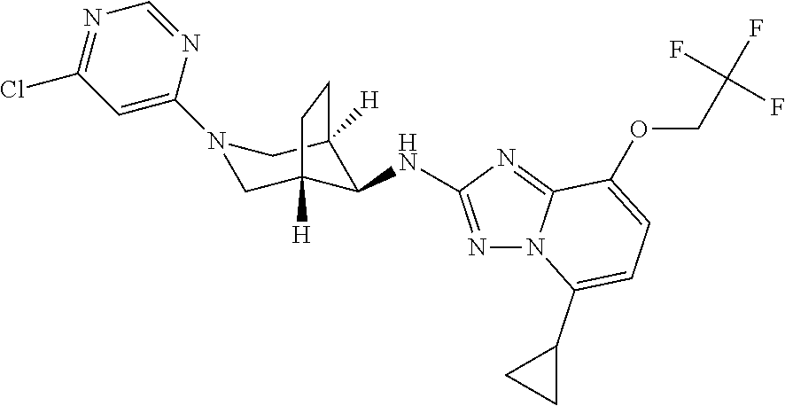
N1(C2=CC(Cl)=NC=N2)CC2([H])C(NC3=NN4C(=N3)C(OCC(F)(F)F)=CC=C4C3CC3)C([H])(C1)CC2
